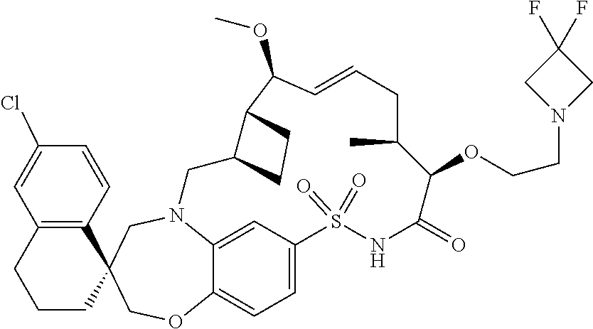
N12C3=CC(=CC=C3OCC3(C4=C(C=C(Cl)C=C4)CCC3)C1)S(=O)(=O)NC(=O)C(OCCN1CC(F)(F)C1)C(C)CC=CC(OC)C1C(C2)CC1
